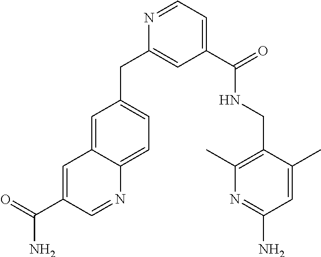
C1=C2C(=CC=C1CC1=CC(C(NCC3=C(C)N=C(N)C=C3C)=O)=CC=N1)N=CC(C(N)=O)=C2
